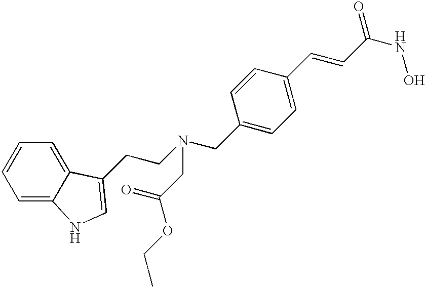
C(C1=CC=C(C=CC(NO)=O)C=C1)N(CCC1=CNC2=CC=CC=C21)CC(OCC)=O
